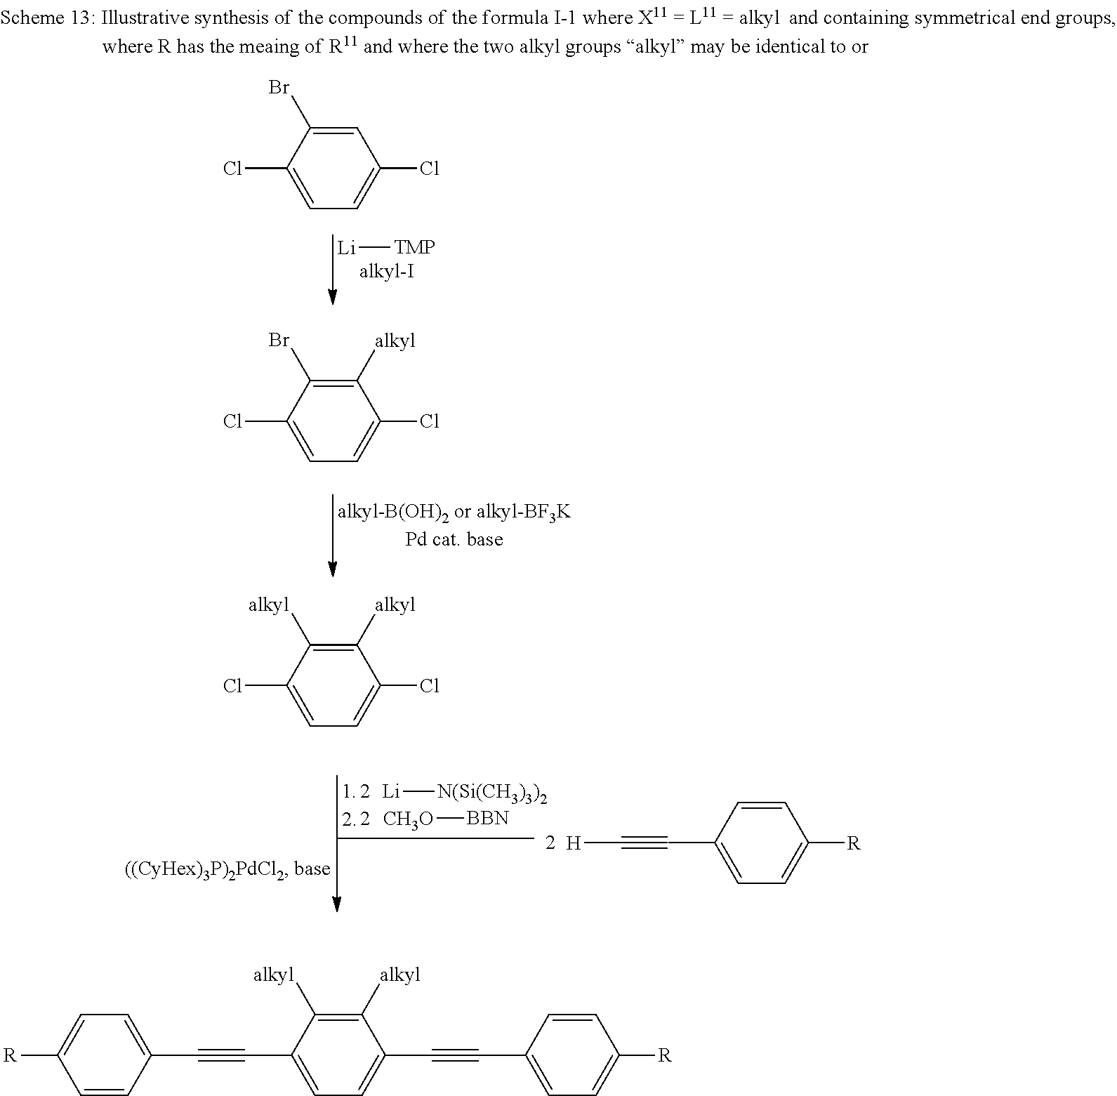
C1([alkyl])=C([alkyl])C(Cl)=CC=C1Cl.[Li][N(Si(CH3)3)2].[CH3O][BBN].C1=CC(C#C[H])=CC=C1[R].C1=C(Br)C(Cl)=CC=C1Cl.[Li][TMP].C1([alkyl])=C(Br)C(Cl)=CC=C1Cl.C1=C(C#CC2=CC=C(C#CC3=CC=C([R])C=C3)C([alkyl])=C2[alkyl])C=CC([R])=C1
